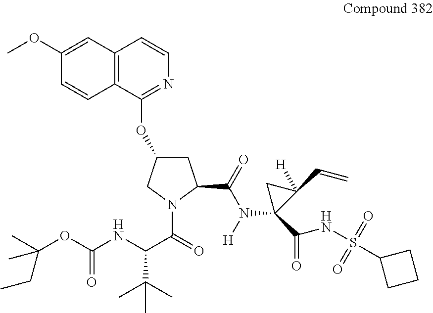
C12=C(C(OC3CC(C(N(C4(C(NS(C5CCC5)(=O)=O)=O)C(C=C)([H])C4)[H])=O)N(C(=O)C(NC(OC(C)(CC)C)=O)C(C)(C)C)C3)=NC=C1)C=CC(OC)=C2
